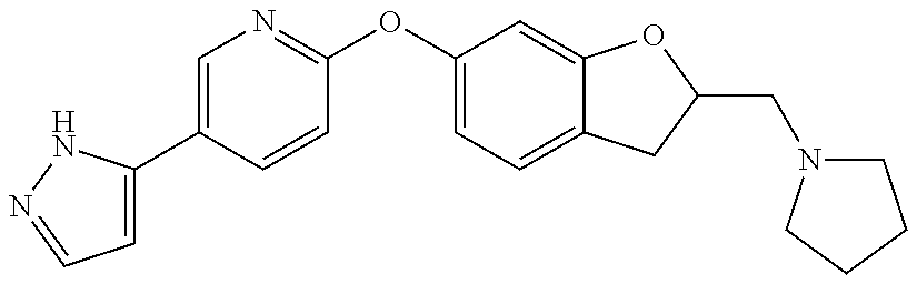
C1=C(C2=CN=C(OC3=CC=C4C(=C3)OC(CN3CCCC3)C4)C=C2)NN=C1
